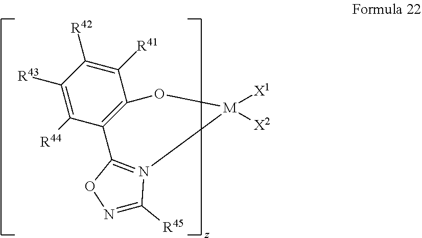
C1([R42])=C([R41])C2=C(C([R44])=C1[R43])C1=N(C([R45])=NO1)[M]([X1])([X2])O2
